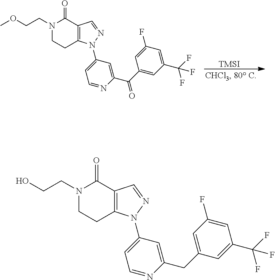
C1=C(F)C=C(C(F)(F)F)C=C1C(=O)C1=CC(N2C3=C(C=N2)C(=O)N(CCOC)CC3)=CC=N1.[TMSI].C1=C(CC2=CC(N3C4=C(C=N3)C(=O)N(CCO)CC4)=CC=N2)C=C(C(F)(F)F)C=C1F
